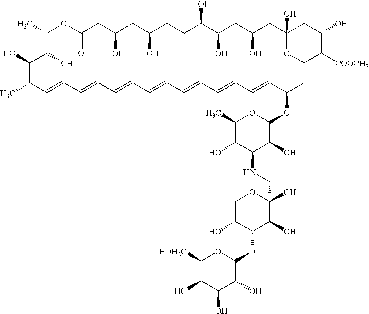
C1(C)OC(=O)CC(O)CC(O)CCC(O)C(O)CC(O)CC2(O)CC(O)C([COOCH3])C(CC(OC3OC(C)C(O)C(NCC4(O)OCC(O)C(OC5OC([HOH2C])C(O)C(O)C5O)C4O)C3O)C=CC=CC=CC=CC=CC=CC=CC(C)C(O)C1C)O2
